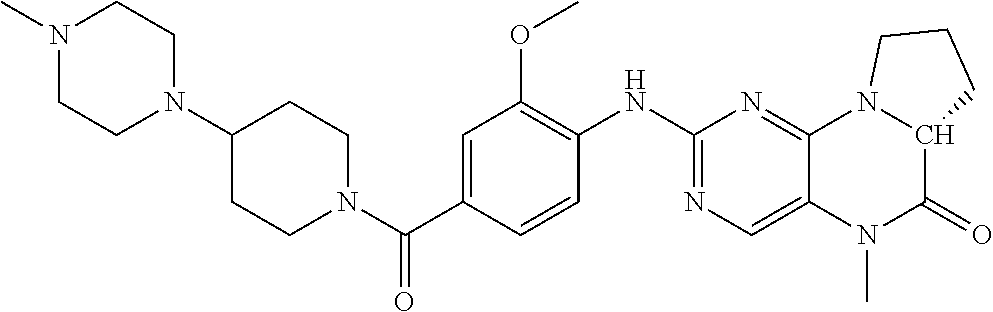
O=C(N1CCC(N2CCN(C)CC2)CC1)C1=CC(OC)=C(NC2=NC=C3C(=N2)N2C(C(=O)N3C)CCC2)C=C1
